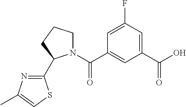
C1(C2N(C(C3=CC(C(O)=O)=CC(F)=C3)=O)CCC2)=NC(C)=CS1
